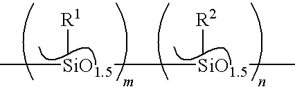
C[SiO1.5]([R1])[SiO1.5](C)[R2]
